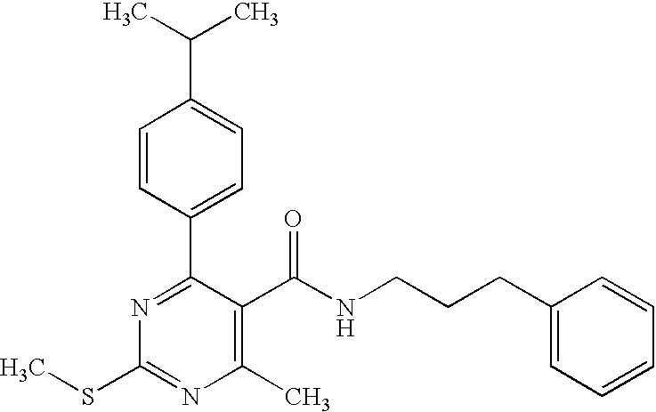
C1=CC(C2=NC(SC)=NC(C)=C2C(NCCCC2=CC=CC=C2)=O)=CC=C1C(C)C
